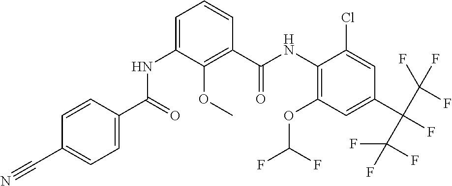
C1=CC(C(=O)NC2=CC=CC(C(NC3=C(OC(F)F)C=C(C(C(F)(F)F)(C(F)(F)F)F)C=C3Cl)=O)=C2OC)=CC=C1C#N
